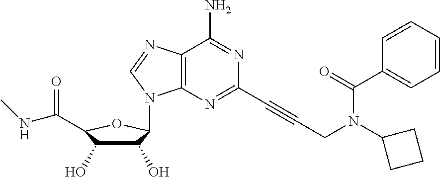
C12=C(N=C(C#CCN(C3CCC3)C(C3=CC=CC=C3)=O)N=C1N)N(C1C(O)C(O)C(C(=O)NC)O1)C=N2
